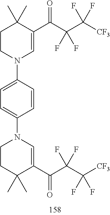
C1CN(C2=CC=C(N3CCC(C)(C)C(C(C(C([CF3])(F)F)(F)F)=O)=C3)C=C2)C=C(C(C(C([CF3])(F)F)(F)F)=O)C1(C)C
